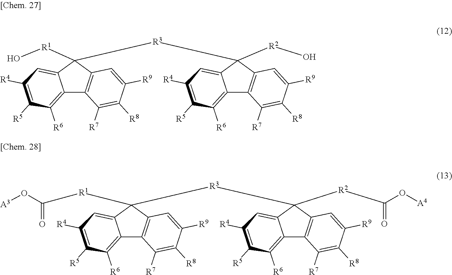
O[R1]C1([R3]C2([R2]O)C3=CC([R4])=C([R5])C([R6])=C3C3=C2C=C([R9])C([R8])=C3[R7])C2=CC([R4])=C([R5])C([R6])=C2C2=C1C=C([R9])C([R8])=C2[R7].C([R1]C1([R3]C2([R2]C(O[A4])=O)C3=CC([R4])=C([R5])C([R6])=C3C3=C2C=C([R9])C([R8])=C3[R7])C2=CC([R4])=C([R5])C([R6])=C2C2=C1C=C([R9])C([R8])=C2[R7])(O[A3])=O
